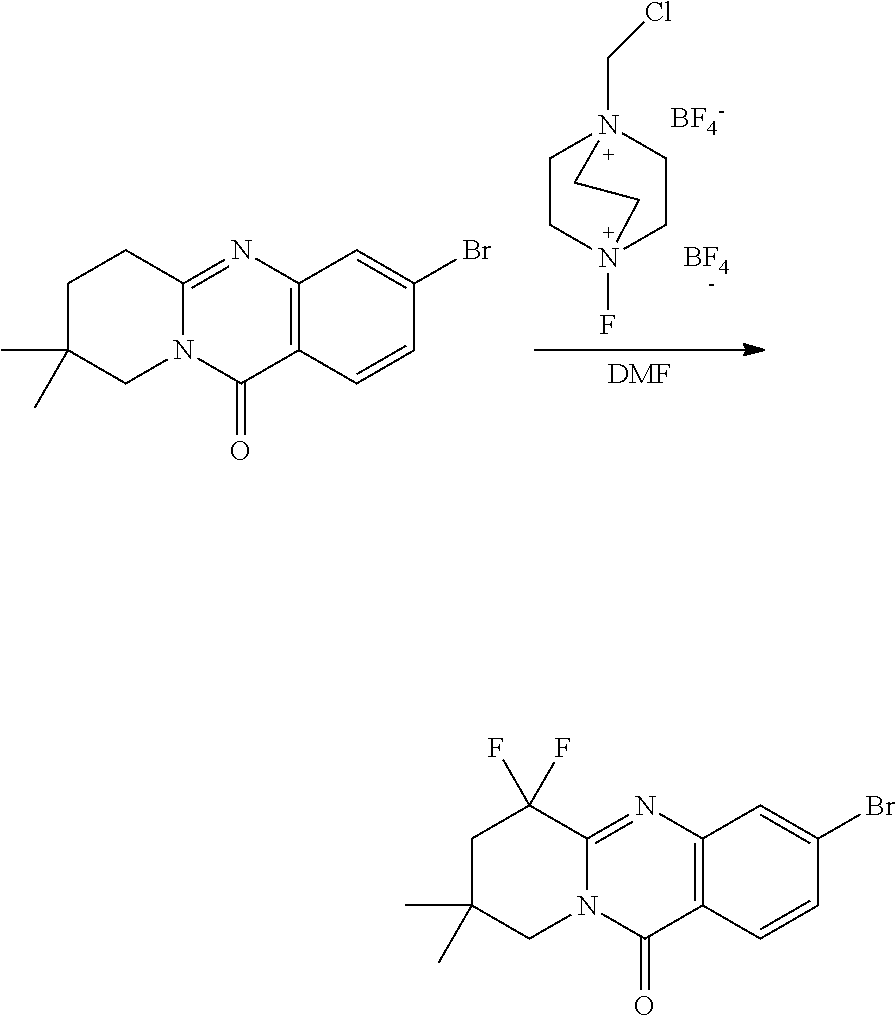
C1CN2(F)CCN1(CCl)CC2.[BF4-].[BF4].[DMF].C1C(C)(C)CN2C(=O)C3=C(N=C2C1)C=C(Br)C=C3.C12=C(N=C3N(C1=O)CC(C)(C)CC3(F)F)C=C(Br)C=C2
